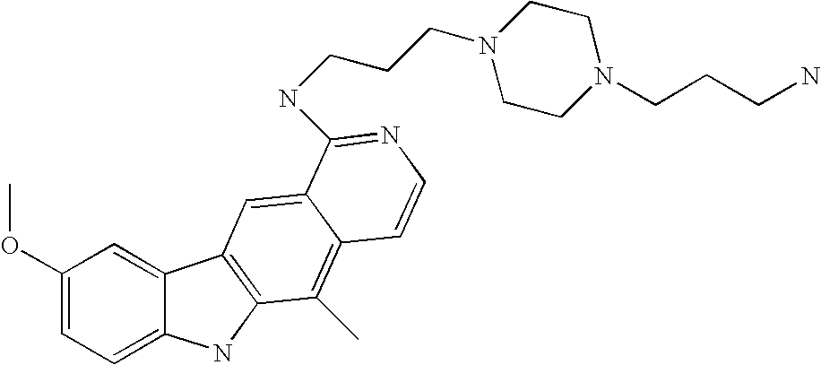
C1(OC)=CC=C2C(=C1)C1=C(N2)C(C)=C2C(=C1)C(NCCCN1CCN(CCCN)CC1)=NC=C2
